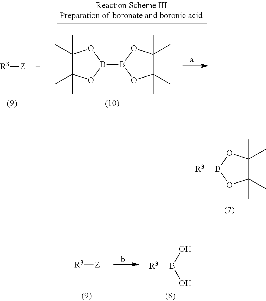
[R3]B1OC(C)(C)C(C)(C)O1.[R3][Z].b.[R3]B(O)O.[R3][Z].C1(C)(C)C(C)(C)OB(B2OC(C)(C)C(C)(C)O2)O1.[a]
